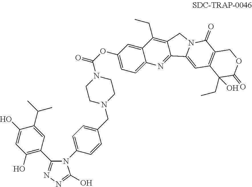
C1=C(C(C)C)C(O)=CC(O)=C1C1=NN=C(O)N1C1=CC=C(CN2CCN(C(OC3=CC=C4C(=C3)C(CC)=C3C(=N4)C4=CC5=C(C(=O)N4C3)COC(=O)C5(CC)O)=O)CC2)C=C1
